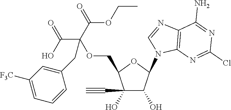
C1(C#C)(O)C(O)C(N2C=NC3=C2N=C(Cl)N=C3N)OC1COC(CC1=CC([F3C])=CC=C1)(C(=O)O)C(=O)OCC
